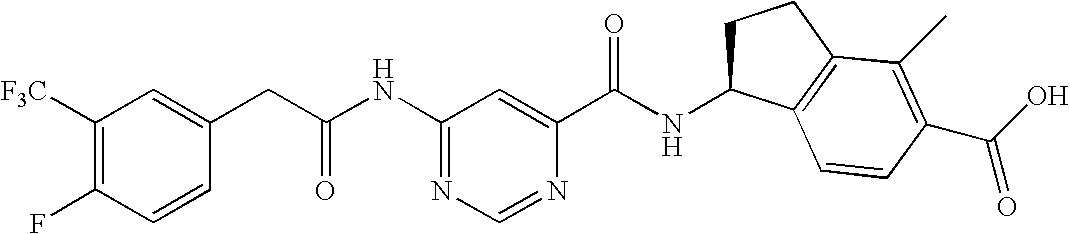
C1(NC(CC2=CC([F3C])=C(F)C=C2)=O)=NC=NC(C(NC2CCC3=C2C=CC(C(O)=O)=C3C)=O)=C1
